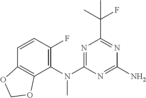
C1=CC(F)=C(N(C2=NC(C(C)(F)C)=NC(N)=N2)C)C2=C1OCO2
